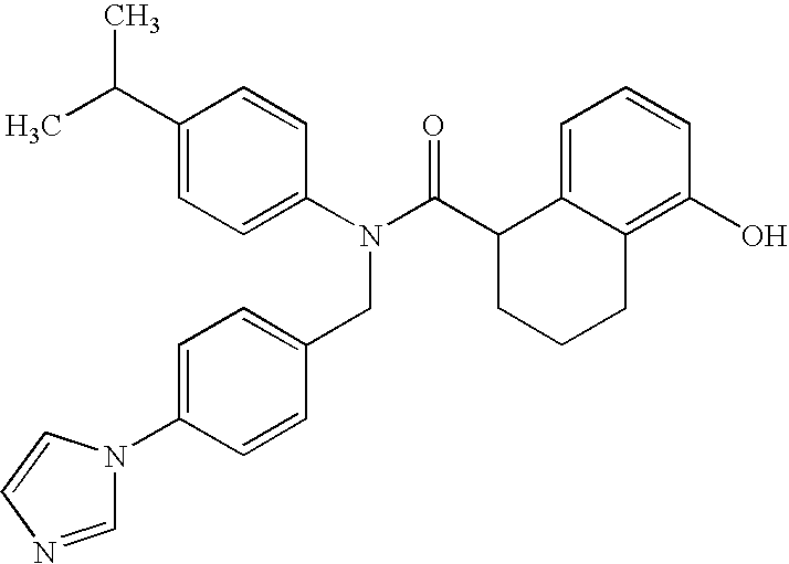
C1(C(C)C)=CC=C(N(C(C2CCCC3=C(O)C=CC=C23)=O)CC2=CC=C(N3C=NC=C3)C=C2)C=C1
